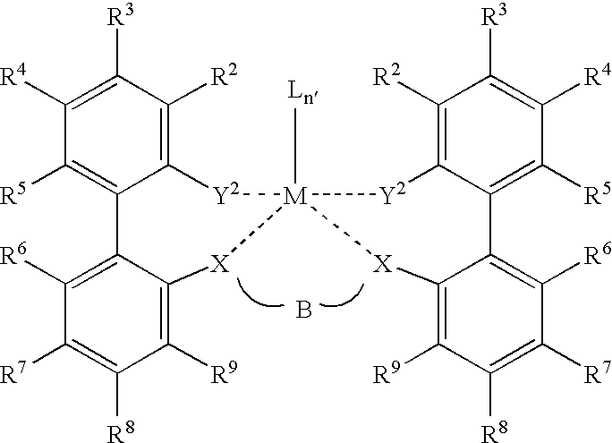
C12=C([R2])C([R3])=C([R4])C([R5])=C1C1=C([R6])C([R7])=C([R8])C([R9])=C1[X][M]1([Ln])([Y2]2)[Y2]C2=C([R2])C([R3])=C([R4])C([R5])=C2C2=C([R6])C([R7])=C([R8])C([R9])=C2[X]1.B
